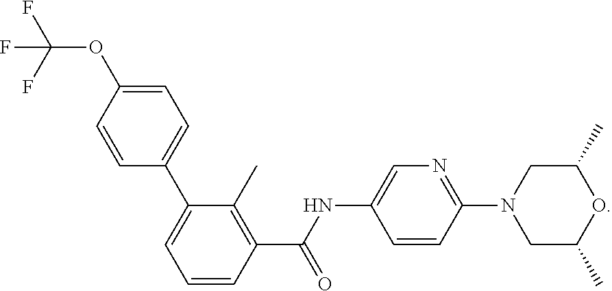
C1=C(OC(F)(F)F)C=CC(C2=CC=CC(C(=O)NC3=CN=C(N4CC(C)OC(C)C4)C=C3)=C2C)=C1
